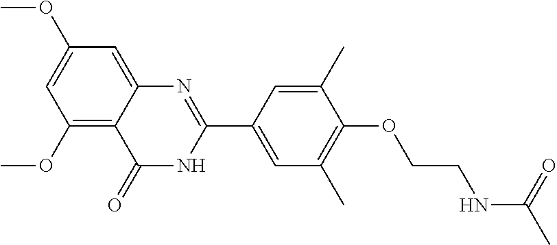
C1(OC)=C2C(=CC(OC)=C1)N=C(C1=CC(C)=C(OCCNC(C)=O)C(C)=C1)NC2=O
